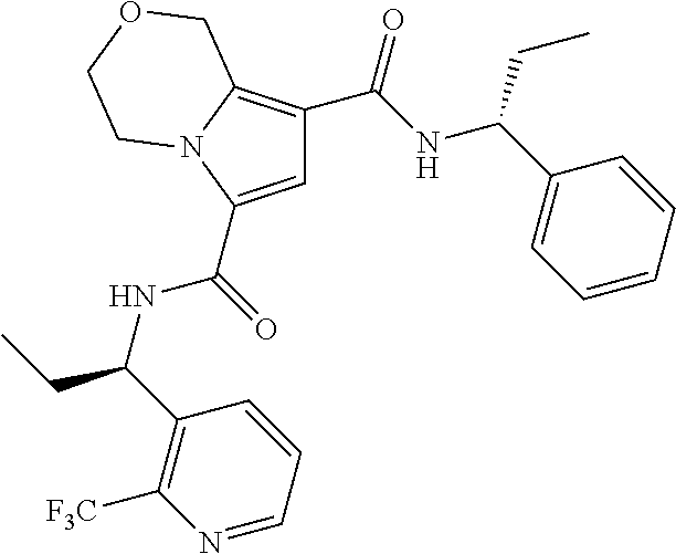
C1=C(C(=O)NC(C2=C([F3C])N=CC=C2)CC)N2C(=C1C(NC(C1=CC=CC=C1)CC)=O)COCC2
